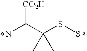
NC(C(SS)(C)C)[CO2H]
